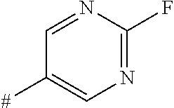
C1=NC(F)=NC=C1[#]
